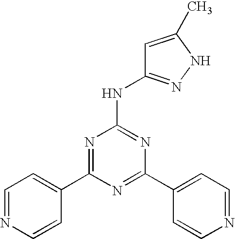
N1=C(C2=CC=NC=C2)N=C(NC2=NNC(C)=C2)N=C1C1=CC=NC=C1
